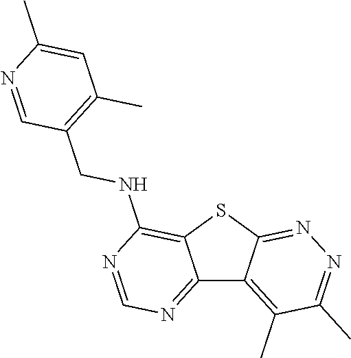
C12=NC=NC(NCC3=C(C)C=C(C)N=C3)=C1SC1=NN=C(C)C(C)=C21
